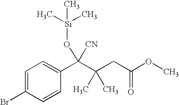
C1=C(Br)C=CC(C(O[Si](C)(C)C)(C(CC(OC)=O)(C)C)[CN])=C1
